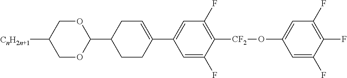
O1CC([CnH2n+1])COC1C1CCC(C2=CC(F)=C([CF2]OC3=CC(F)=C(F)C(F)=C3)C(F)=C2)=CC1
